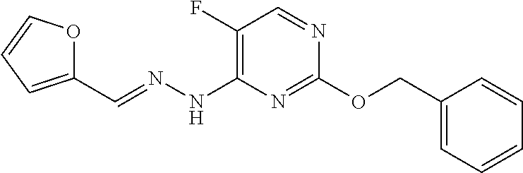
C1(F)=C(NN=CC2=CC=CO2)N=C(OCC2=CC=CC=C2)N=C1
